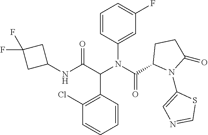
C1(NC(C(N(C(=O)C2N(C3=CN=CS3)C(=O)CC2)C2=CC(F)=CC=C2)C2=C(Cl)C=CC=C2)=O)CC(F)(F)C1
